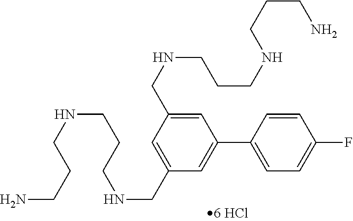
C1=C(CNCCCNCCCN)C=C(CNCCCNCCCN)C=C1C1=CC=C(F)C=C1
